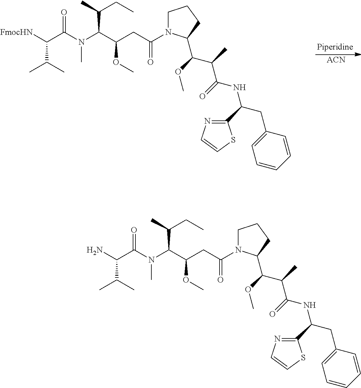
[ACN].C(C(N(C(C(CC(=O)N1CCCC1C(OC)C(C)C(=O)NC(CC1=CC=CC=C1)C1=NC=CS1)OC)C(C)CC)C)=O)(C(C)C)[FmocHN].NC(C(N(C(C(CC(=O)N1CCCC1C(OC)C(C)C(=O)NC(CC1=CC=CC=C1)C1=NC=CS1)OC)C(C)CC)C)=O)C(C)C
